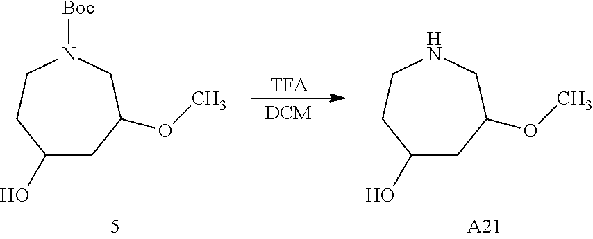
[TFA].[DCM].C1(O)CC(OC)CN([Boc])CC1.C1(O)CC(OC)CNCC1.[A21]
